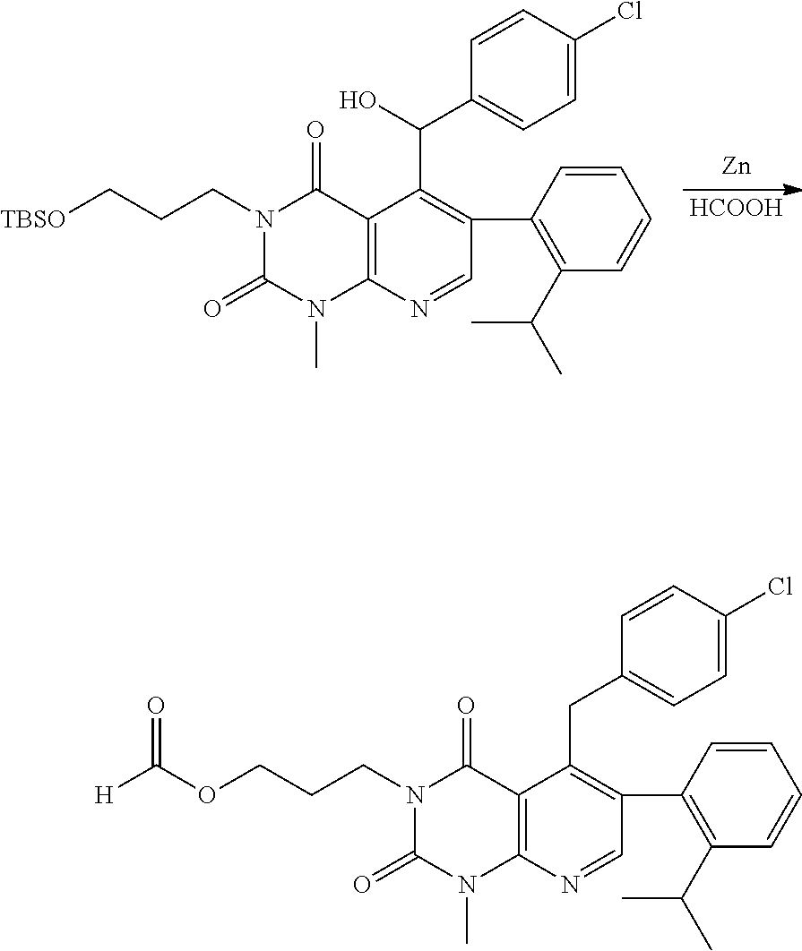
[Zn].[HCOOH].N1(CCC[TBSO])C(=O)N(C)C2=C(C1=O)C(C(O)C1=CC=C(Cl)C=C1)=C(C1=C(C(C)C)C=CC=C1)C=N2.N1(CCCOC([H])=O)C(=O)N(C)C2=C(C1=O)C(CC1=CC=C(Cl)C=C1)=C(C1=C(C(C)C)C=CC=C1)C=N2
